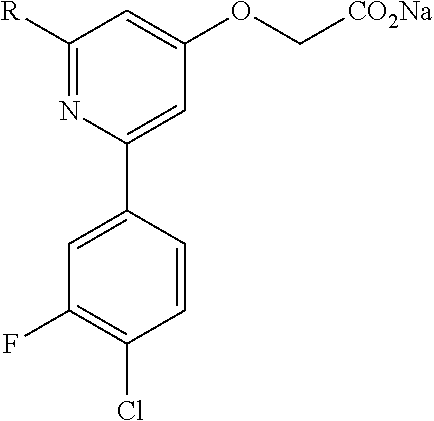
[R]C1=NC(C2=CC(F)=C(Cl)C=C2)=CC(OC[CO2Na])=C1
